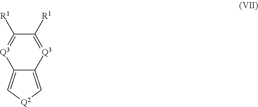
C12=C[Q2]C=C1[Q3]=C([R1])C([R1])=[Q3]2
